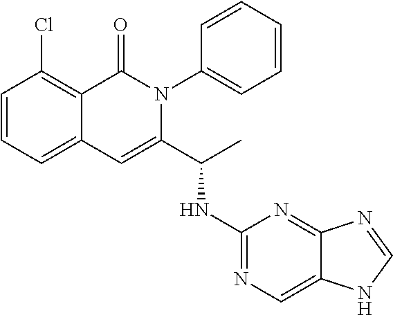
C12=CC=CC(Cl)=C1C(=O)N(C1=CC=CC=C1)C(C(NC1=NC=C3C(=N1)N=CN3)C)=C2
